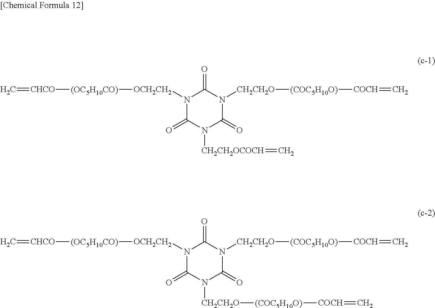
C1(=O)N([CH2CH2O][(COC5H10O)][COCH]=C)C(=O)N([OCH2CH2][(OC5H10CO)][CHCO]=C)C(=O)N1[CH2CH2OCOCH]=C.C1(=O)N([CH2CH2O][(COC5H10O)][COCH]=C)C(=O)N([OCH2CH2][(OC5H10CO)][CHCO]=C)C(=O)N1[CH2CH2O][(COC5H10O)][COCH]=C
